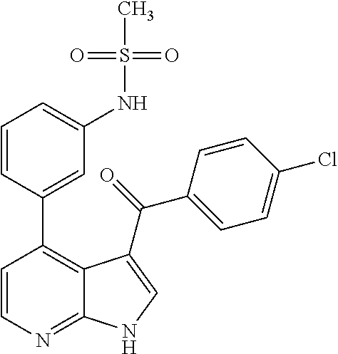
C1=CC(C2=C3C(=NC=C2)NC=C3C(=O)C2=CC=C(Cl)C=C2)=CC(NS(C)(=O)=O)=C1
